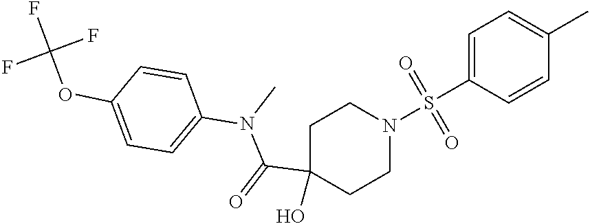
N1(S(=O)(=O)C2=CC=C(C)C=C2)CCC(O)(C(=O)N(C2=CC=C(OC(F)(F)F)C=C2)C)CC1
